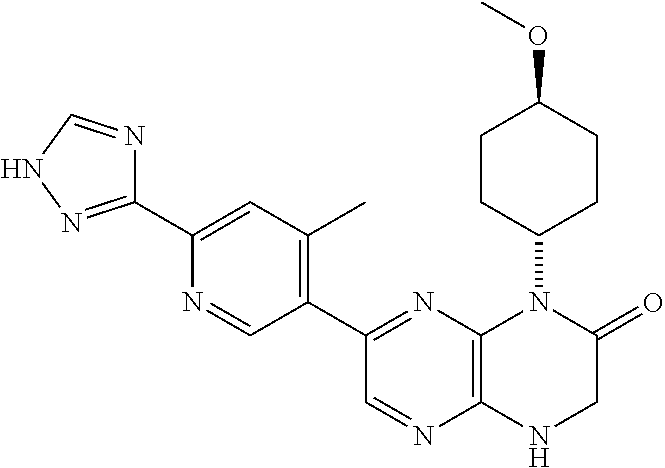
C12=C(N=C(C3=C(C)C=C(C4=NNC=N4)N=C3)C=N1)N(C1CCC(OC)CC1)C(=O)CN2
